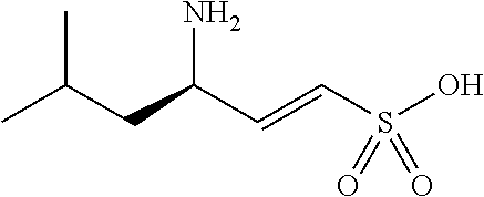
CC(CC(C=CS(O)(=O)=O)N)C
